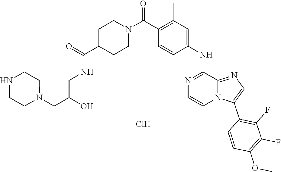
C1(C(N2CCC(C(=O)NCC(CN3CCNCC3)O)CC2)=O)=C(C)C=C(NC2=NC=CN3C2=NC=C3C2=C(F)C(F)=C(OC)C=C2)C=C1.Cl
